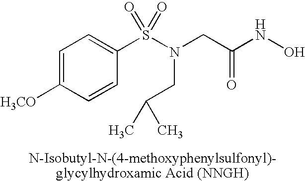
C1=C([H3CO])C=CC(S(N(CC(NO)=O)CC(C)C)(=O)=O)=C1
